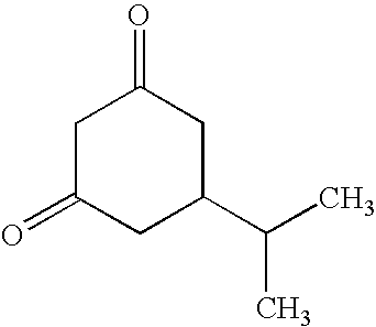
C1C(=O)CC(C(C)C)CC1=O
